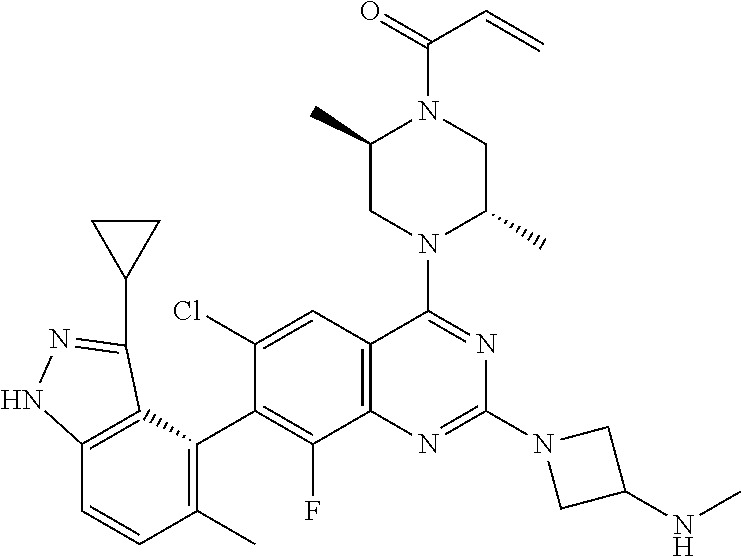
C12=C(C(C3=C(F)C4=C(C=C3Cl)C(N3C(C)CN(C(C=C)=O)C(C)C3)=NC(N3CC(NC)C3)=N4)=C(C)C=C1)C(C1CC1)=NN2
